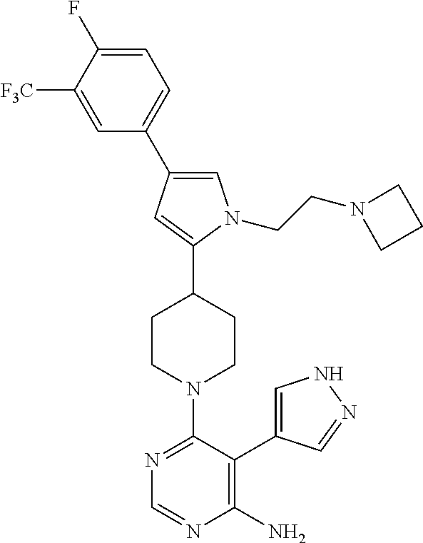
C1=C(C2=CC=C(F)C([F3C])=C2)C=C(C2CCN(C3=NC=NC(N)=C3C3=CNN=C3)CC2)N1CCN1CCC1
